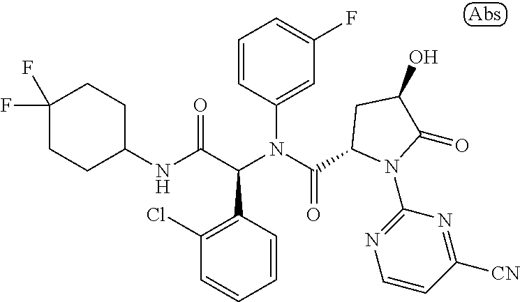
C1(NC(C(N(C(=O)C2N(C3=NC=CC([CN])=N3)C(=O)C(O)C2)C2=CC(F)=CC=C2)C2=C(Cl)C=CC=C2)=O)CCC(F)(F)CC1
